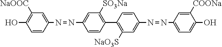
C1=CC(C2=C([NaO3S])C=C(N=NC3=CC=C(O)C([COONa])=C3)C=C2)=C([SO3Na])C=C1N=NC1=CC([NaOOC])=C(O)C=C1
